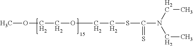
COCCOCCSC(N(CC)CC)=S
